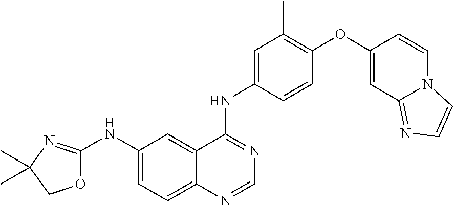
O1C(NC2=CC=C3C(=C2)C(NC2=CC(C)=C(OC4=CC5=NC=CN5C=C4)C=C2)=NC=N3)=NC(C)(C)C1
